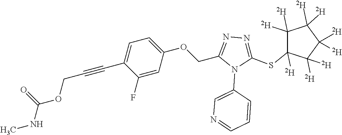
C1=C(OCC2=NN=C(SC3([D])C([D])([D])C([D])([D])C([D])([D])C3([D])[D])N2C2=CN=CC=C2)C=C(F)C(C#CCOC(=O)NC)=C1
